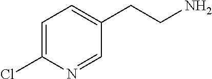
C1=C(Cl)N=CC(CCN)=C1
